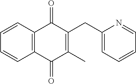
C1=CC2=C(C=C1)C(=O)C(C)=C(CC1=CC=CC=N1)C2=O
